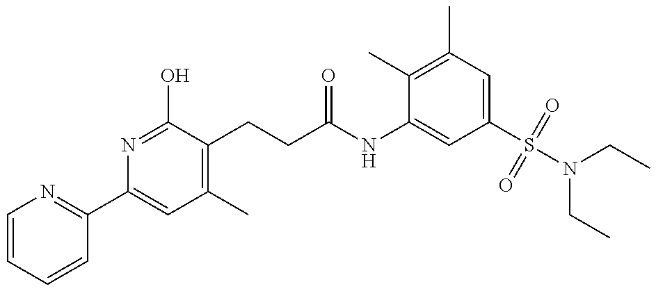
C1=CC=CC(C2=CC(C)=C(CCC(NC3=CC(S(N(CC)CC)(=O)=O)=CC(C)=C3C)=O)C(O)=N2)=N1
